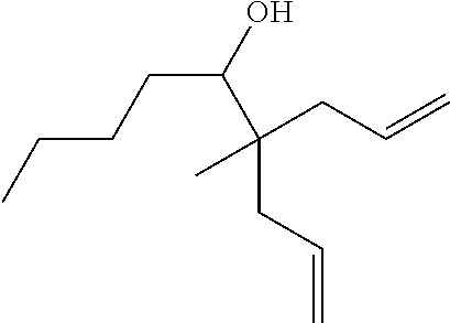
C(CC=C)(CC=C)(C)C(O)CCCC
